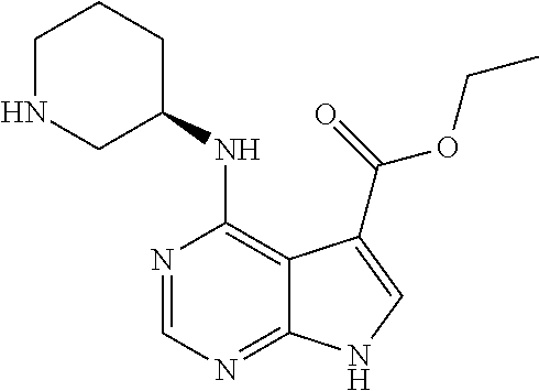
N1=CN=C2C(=C1NC1CCCNC1)C(C(OCC)=O)=CN2
